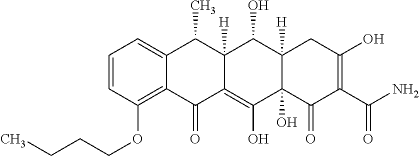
C1=CC(OCCCC)=C2C(=C1)C(C)C1([H])C(=C(O)C3(O)C([H])(C1O)CC(O)=C(C(N)=O)C3=O)C2=O
